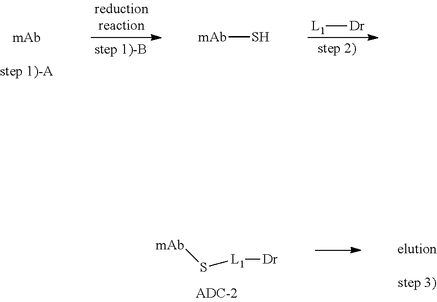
[L1][Dr].[mAb]S.[mAb]S[L1][Dr]
